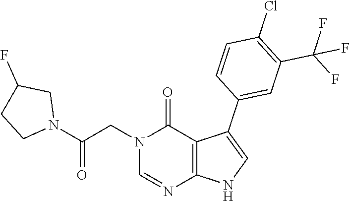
N1=CN(CC(N2CCC(F)C2)=O)C(=O)C2=C1NC=C2C1=CC(C(F)(F)F)=C(Cl)C=C1
